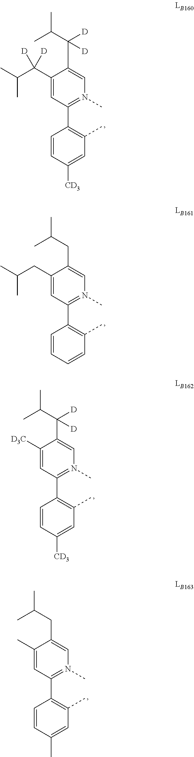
C1(C(C(C)C)([D])[D])=CC(C2=C(C)C=C([CD3])C=C2)=N(C)C=C1C(C(C)C)([D])[D].C1(CC(C)C)=CC(C2=C(C)C=CC=C2)=N(C)C=C1CC(C)C.C1([D3C])=CC(C2=C(C)C=C([CD3])C=C2)=N(C)C=C1C(C(C)C)([D])[D].C1(C)=CC(C2=C(C)C=C(C)C=C2)=N(C)C=C1CC(C)C
